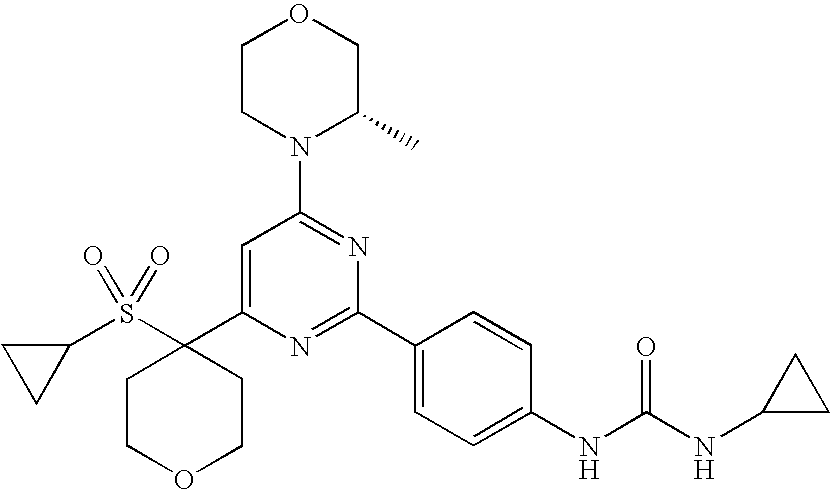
C1(C2=CC(N3C(C)COCC3)=NC(C3=CC=C(NC(=O)NC4CC4)C=C3)=N2)(S(C2CC2)(=O)=O)CCOCC1
